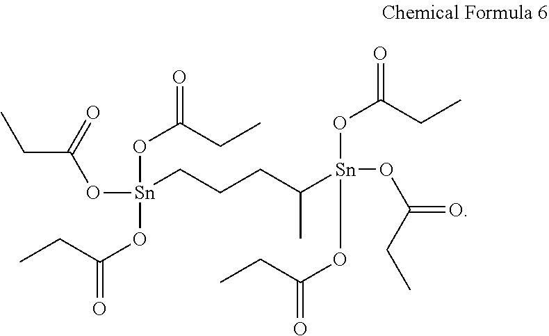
CCC(O[Sn](OC(=O)CC)(OC(CC)=O)CCCC([Sn](OC(CC)=O)(OC(=O)CC)OC(=O)CC)C)=O
